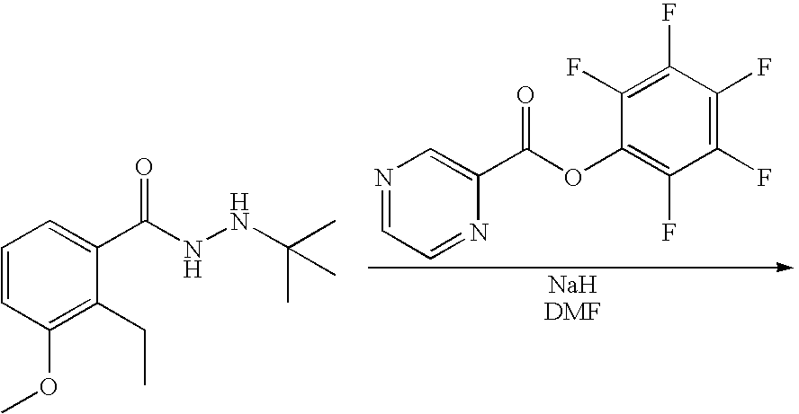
C1=CC(OC)=C(CC)C(C(NNC(C)(C)C)=O)=C1.N1=CC=NC(C(OC2=C(F)C(F)=C(F)C(F)=C2F)=O)=C1
